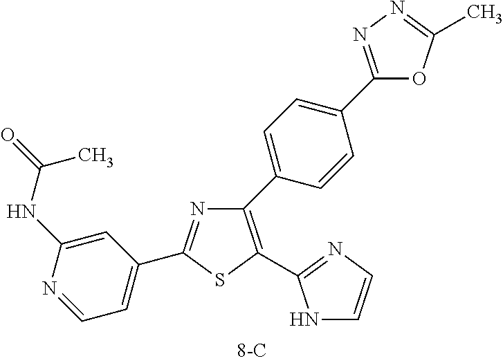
N1=C(C2=CC=NC(NC(=O)C)=C2)SC(C2=NC=CN2)=C1C1=CC=C(C2=NN=C(C)O2)C=C1
